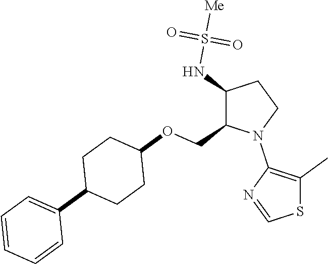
C1(NS([Me])(=O)=O)C(COC2CCC(C3=CC=CC=C3)CC2)N(C2=C(C)SC=N2)CC1
